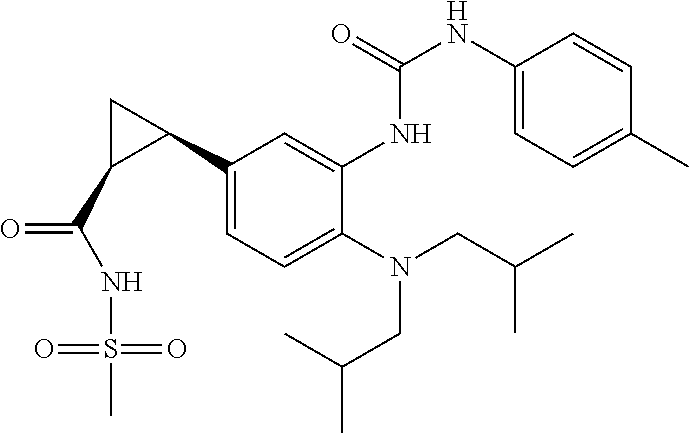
C1(C2CC2C(NS(C)(=O)=O)=O)=CC=C(N(CC(C)C)CC(C)C)C(NC(NC2=CC=C(C)C=C2)=O)=C1
